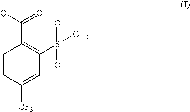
C1=CC([CF3])=CC(S(C)(=O)=O)=C1C([Q])=O
